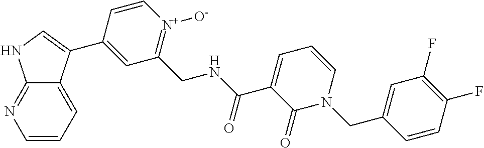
C12=NC=CC=C1C(C1=CC(CNC(C3=CC=CN(CC4=CC(F)=C(F)C=C4)C3=O)=O)=[N+]([O-])C=C1)=CN2
